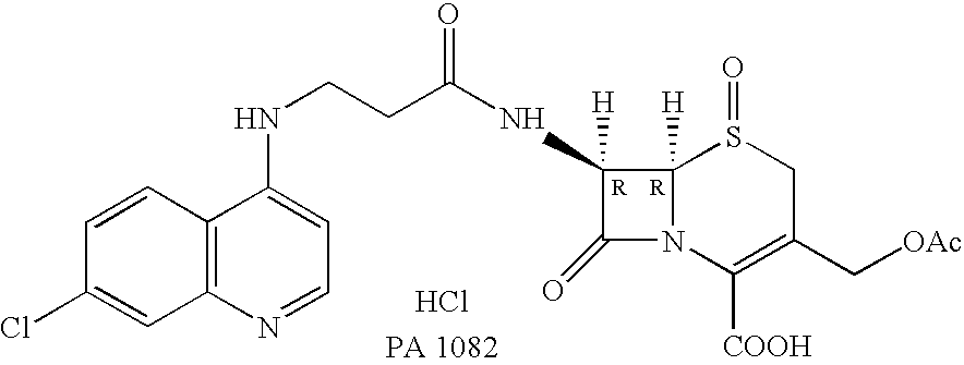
C1([H])(NC(CCNC2=CC=NC3=C2C=CC(Cl)=C3)=O)C(=O)N2C1([H])S(=O)CC(C[OAc])=C2[COOH].Cl
